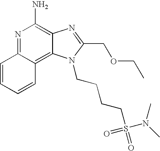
C1=CC=CC2=C3C(=C(N)N=C12)N=C(COCC)N3CCCCS(=O)(N(C)C)=O
